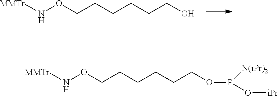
[MMTr]NOCCCCCCO.C(CCCCCOP(O[iPr])[N(iPr)2])ON[MMTr]
